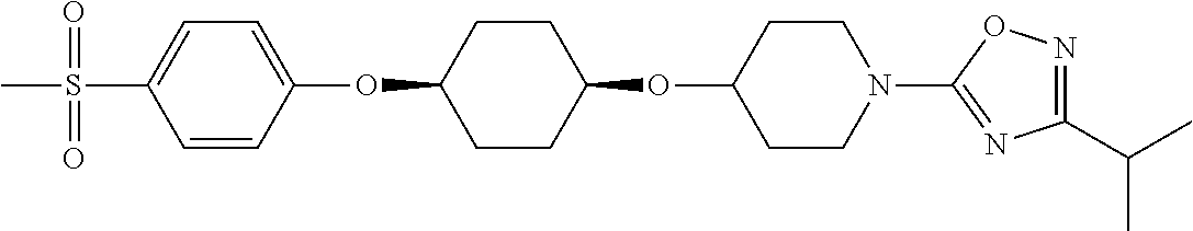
C1=CC(OC2CCC(OC3CCN(C4=NC(C(C)C)=NO4)CC3)CC2)=CC=C1S(C)(=O)=O
